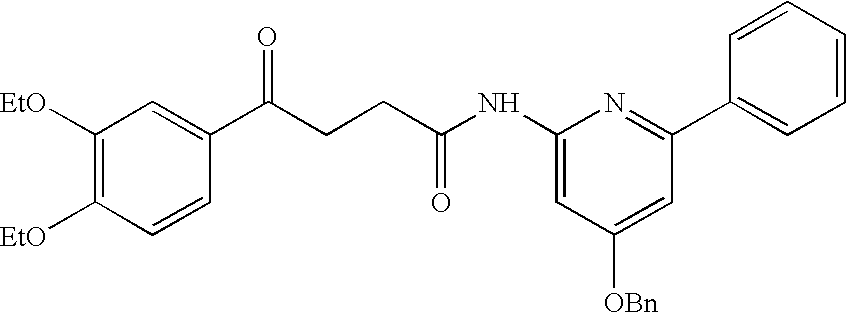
C1([EtO])=C([EtO])C=CC(C(CCC(NC2=CC([OBn])=CC(C3=CC=CC=C3)=N2)=O)=O)=C1
